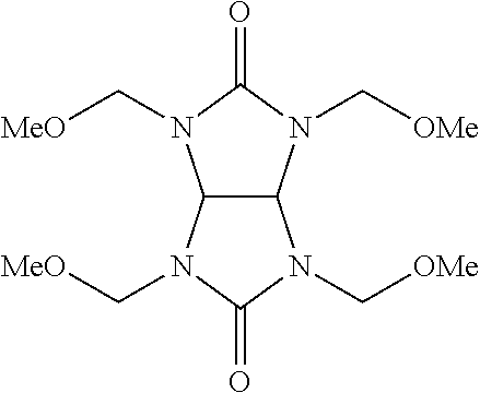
C12C(N(C[MeO])C(=O)N1C[OMe])N(C[MeO])C(=O)N2C[OMe]
